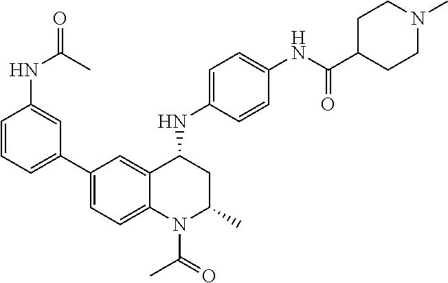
C1(NC2CC(C)N(C(C)=O)C3=CC=C(C4=CC=CC(NC(=O)C)=C4)C=C23)=CC=C(NC(C2CCN(C)CC2)=O)C=C1
